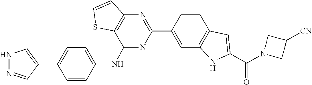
N1(C(C2=CC3=C(N2)C=C(C2=NC4=C(C(NC5=CC=C(C6=CNN=C6)C=C5)=N2)SC=C4)C=C3)=O)CC([CN])C1
